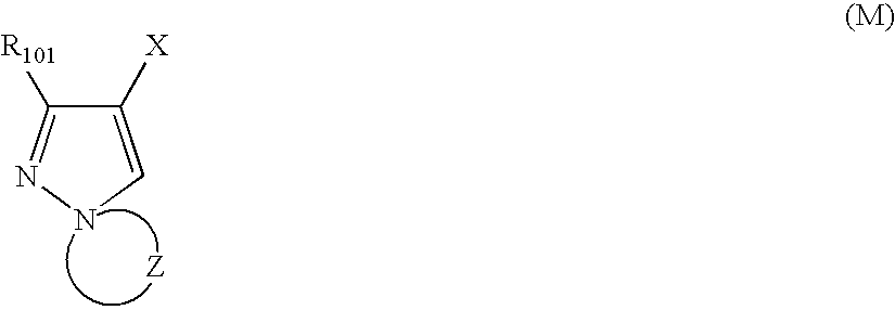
C1([X])=CNN=C1[R101].[Z]
